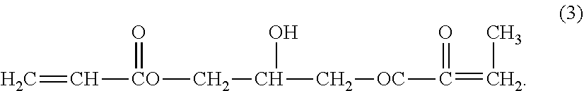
C=C[CO](CC(O)C[OC]C(=CC)=O)=O
